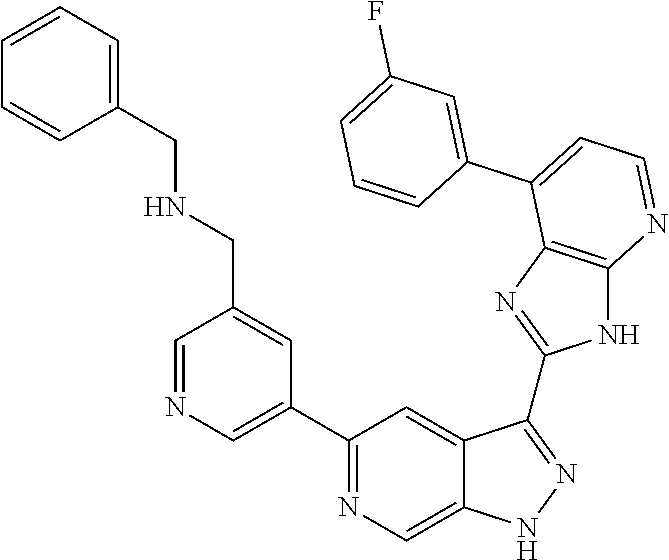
C1=NC=C(C2=NC=C3C(=C2)C(C2=NC4=C(N2)N=CC=C4C2=CC(F)=CC=C2)=NN3)C=C1CNCC1=CC=CC=C1
